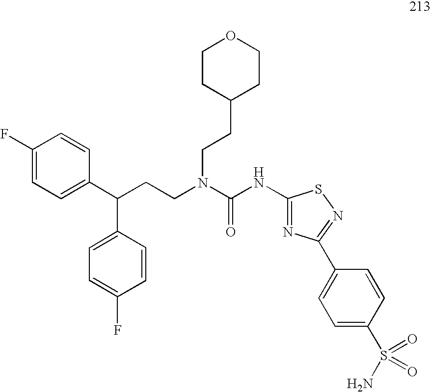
C1=C(F)C=CC(C(CCN(C(NC2=NC(C3=CC=C(S(N)(=O)=O)C=C3)=NS2)=O)CCC2CCOCC2)C2=CC=C(F)C=C2)=C1
